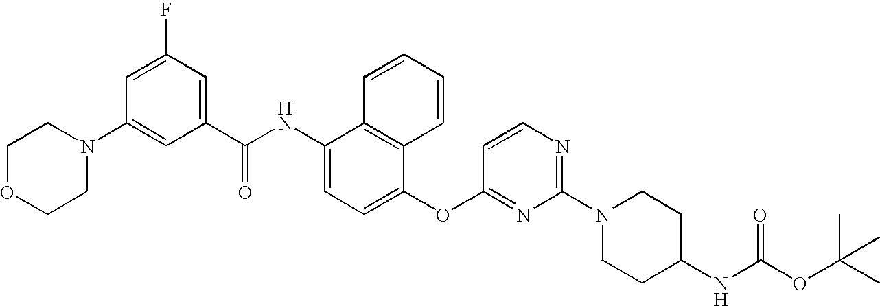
N1(C2=CC(C(NC3=CC=C(OC4=NC(N5CCC(NC(OC(C)(C)C)=O)CC5)=NC=C4)C4=C3C=CC=C4)=O)=CC(F)=C2)CCOCC1
